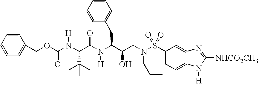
C1(S(N(CC(C(N(C(=O)C(N(C(OCC2=CC=CC=C2)=O)[H])C(C)(C)C)[H])CC2=CC=CC=C2)O)CC(C)C)(=O)=O)=CC=C2C(=C1)N=C([NHCO2CH3])N2[H]
